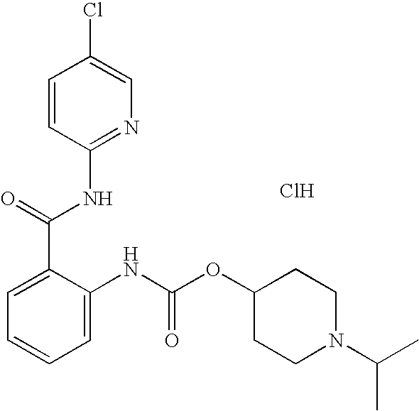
C1=CC(NC(C2=CC=CC=C2NC(=O)OC2CCN(C(C)C)CC2)=O)=NC=C1Cl.Cl
